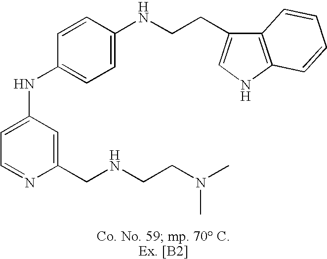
C1=C(NC2=CC=C(NCCC3=CNC4=C3C=CC=C4)C=C2)C=C(CNCCN(C)C)N=C1
